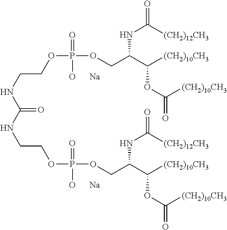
C(NCCOP(OCC(C(OC(=O)[(CH2)10CH3])[(CH2)10CH3])NC(=O)[(CH2)12CH3])(=O)[O      Na])(=O)NCCOP(OCC(C(OC(=O)[(CH2)10CH3])[(CH2)10CH3])NC(=O)[(CH2)12CH3])(=O)[O      Na]
